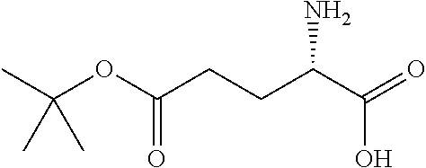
C(OC(CCC(C(=O)O)N)=O)(C)(C)C
